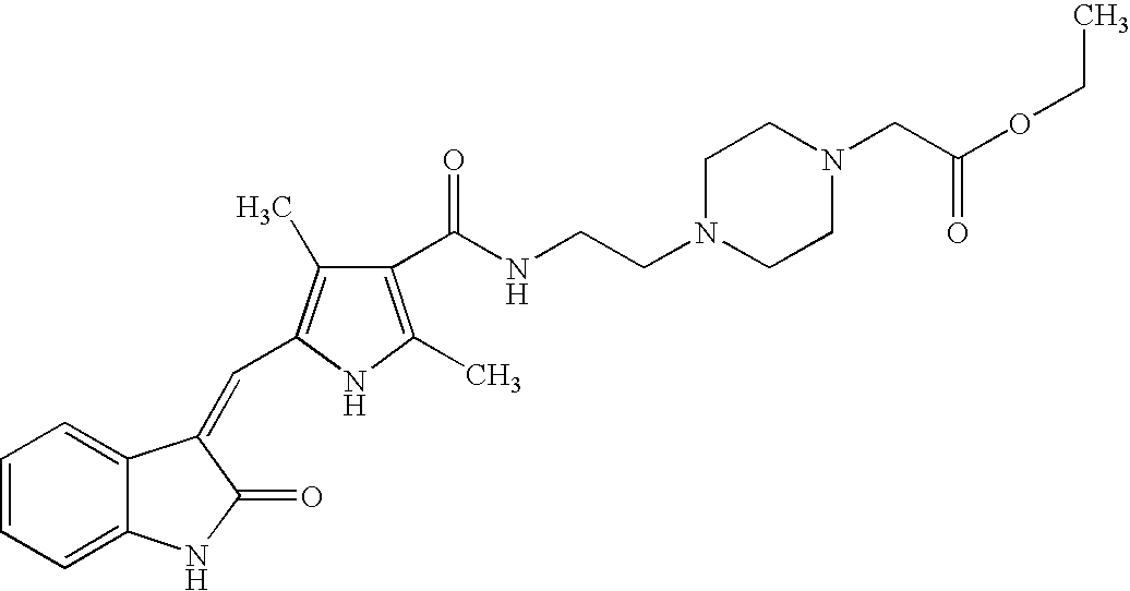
C1=CC=C2C(=C1)C(=CC1=C(C)C(C(NCCN3CCN(CC(OCC)=O)CC3)=O)=C(C)N1)C(=O)N2
